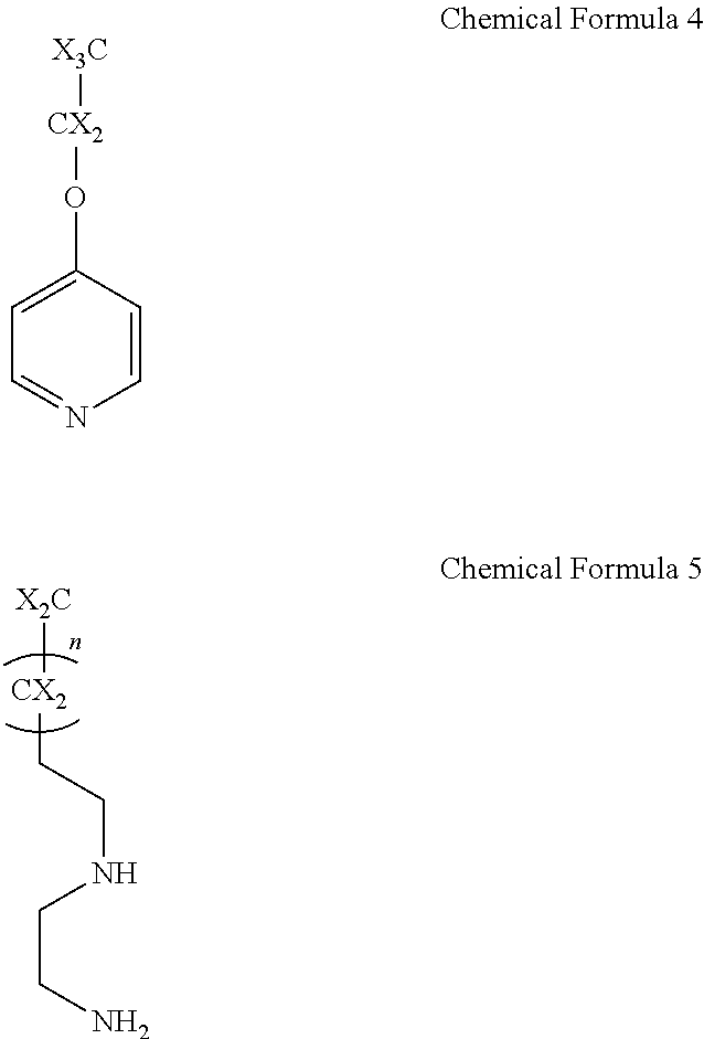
C([CX2][X2C])CNCCN.C1=CC(O[CX2][X3C])=CC=N1
